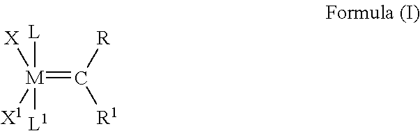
[M](=C([R])[R1])([L])([L1])([X])[X1]
